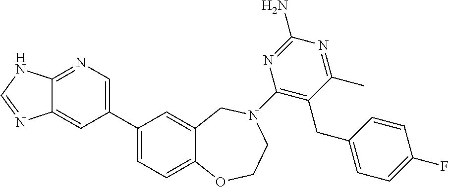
C1(C2=CN=C3C(=C2)N=CN3)=CC=C2C(=C1)CN(C1=C(CC3=CC=C(F)C=C3)C(C)=NC(N)=N1)CCO2
